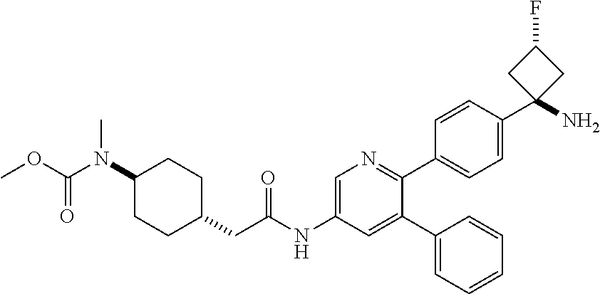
C1=CC(C2(N)CC(F)C2)=CC=C1C1=NC=C(NC(CC2CCC(N(C(OC)=O)C)CC2)=O)C=C1C1=CC=CC=C1
